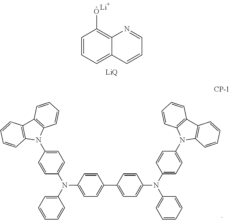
C1=CC=C2C(=C1O)N=CC=C2.[Li].[LiQ].C1=CC(N(C2=CC=CC=C2)C2=CC=C(N3C4=C(C5=C3C=CC=C5)C=CC=C4)C=C2)=CC=C1C1=CC=C(N(C2=CC=C(N3C4=C(C5=C3C=CC=C5)C=CC=C4)C=C2)C2=CC=CC=C2)C=C1
